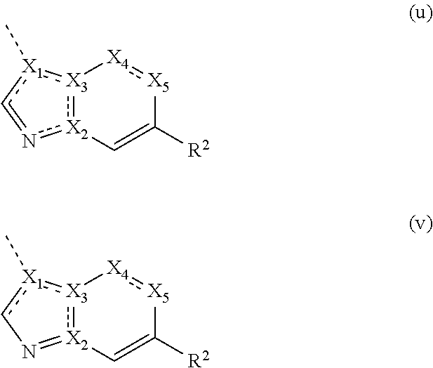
C[X1]1:[X3]2:[X2](n=c1)C=C([R2])[X5]:[X4]2.C[X1]1:[X3]2:[X2](=Nc1)C=C([R2])[X5]:[X4]2
